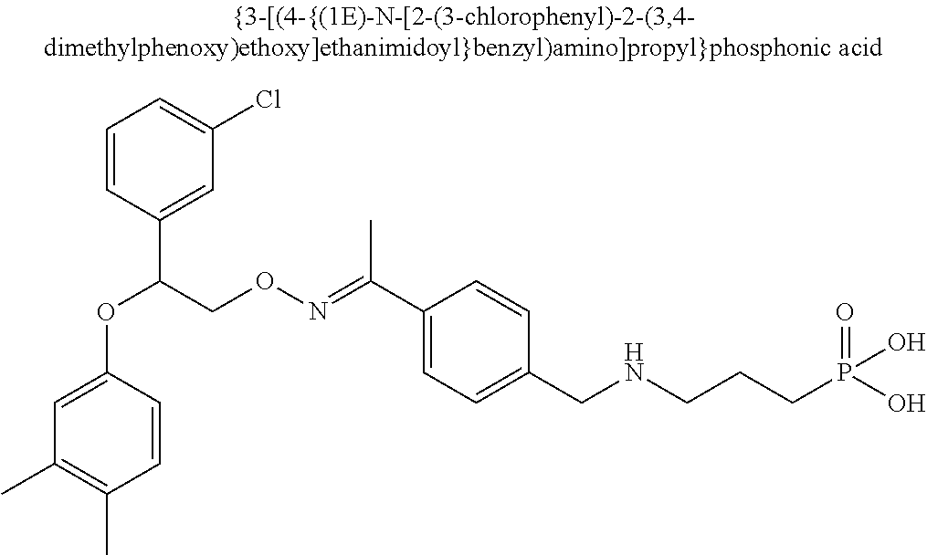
C1(C(=NOCC(OC2=CC(C)=C(C)C=C2)C2=CC(Cl)=CC=C2)C)=CC=C(CNCCCP(O)(=O)O)C=C1
